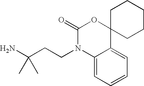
C(CCN1C2=CC=CC=C2C2(OC1=O)CCCCC2)(N)(C)C
